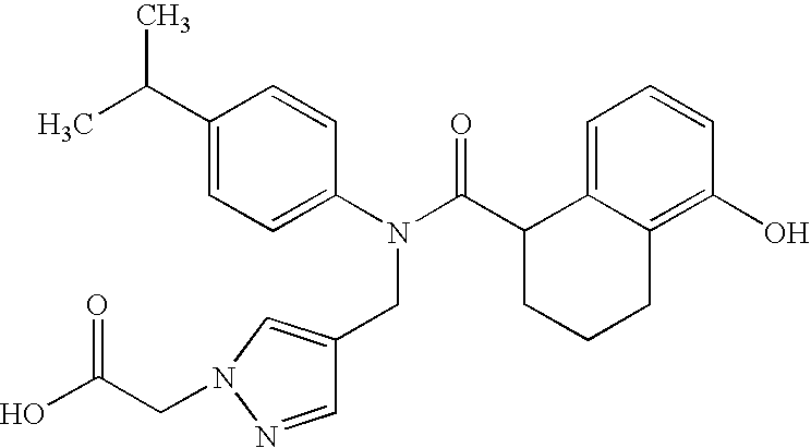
C1(C(C)C)=CC=C(N(C(C2CCCC3=C(O)C=CC=C23)=O)CC2=CN(CC(O)=O)N=C2)C=C1
